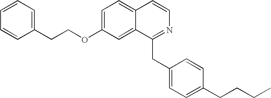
C1=CC=C(CCOC2=CC=C3C(=C2)C(CC2=CC=C(CCCC)C=C2)=NC=C3)C=C1
